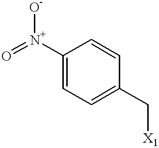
C1([N+]([O-])=O)=CC=C(C[X1])C=C1
